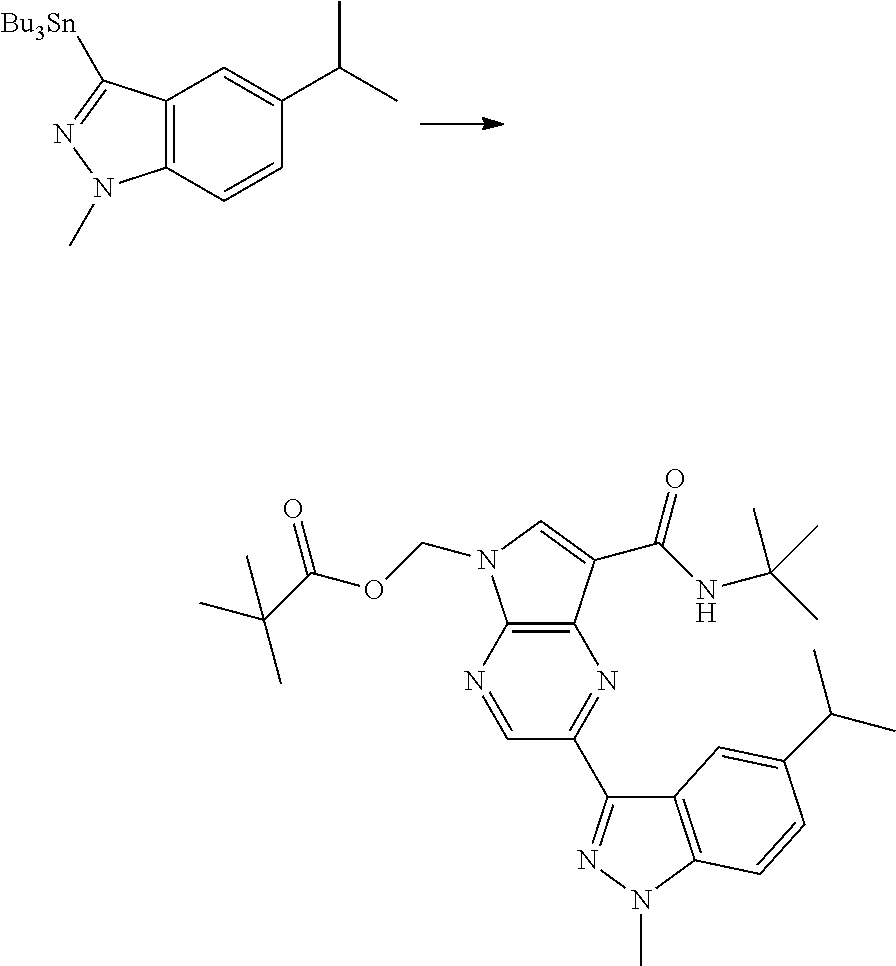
C12=C(C=CC(C(C)C)=C1)N(C)N=C2[Bu3Sn].C12=C(N=CC(C3=NN(C)C4=C3C=C(C(C)C)C=C4)=N1)N(COC(C(C)(C)C)=O)C=C2C(NC(C)(C)C)=O
